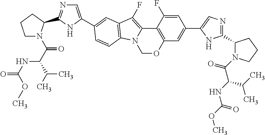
C1N(C(=O)C(NC(=O)OC)C(C)C)C(C2=NC=C(C3=CC4=C(N5C(=C4F)C4=C(C=C(C6=CN=C(C7N(C(C(C(C)C)NC(=O)OC)=O)CCC7)N6)C=C4F)OC5)C=C3)N2)CC1
